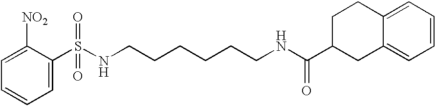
C1=C([NO2])C(S(NCCCCCCNC(C2CC3=CC=CC=C3CC2)=O)(=O)=O)=CC=C1
